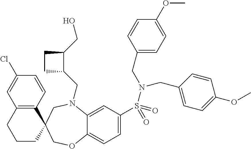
C1(Cl)=CC2=C(C=C1)C1(CCC2)COC2=CC=C(S(=O)(=O)N(CC3=CC=C(OC)C=C3)CC3=CC=C(OC)C=C3)C=C2N(CC2C(CO)CC2)C1
